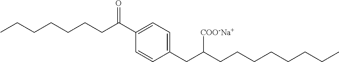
C1(C(CCCCCCC)=O)=CC=C(CC(CCCCCCCC)[COO-Na+])C=C1
